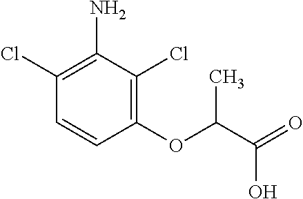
C1(Cl)=C(N)C(Cl)=C(OC(C(=O)O)C)C=C1
